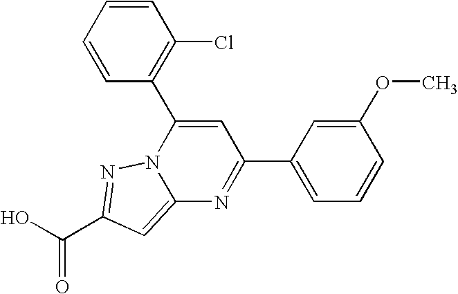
O=C(O)C1=NN2C(=C1)N=C(C1=CC=CC(OC)=C1)C=C2C1=C(Cl)C=CC=C1
